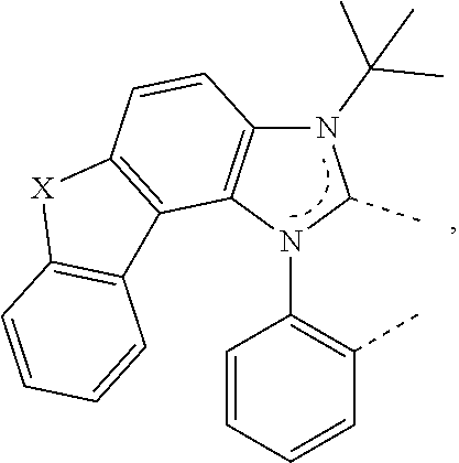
N1(C(C)(C)C)C2=C(N(C3=C(C)C=CC=C3)C1C)C1=C(C=C2)[X]C2=C1C=CC=C2
